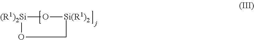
[Si(R1)2]1O[(R1)2Si]OC1
